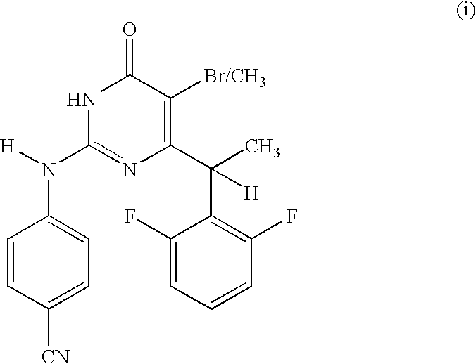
C1(N([H])C2=NC(C(C3=C(F)C=CC=C3F)(C)[H])=C([Br/CH3])C(=O)N2)=CC=C([CN])C=C1
